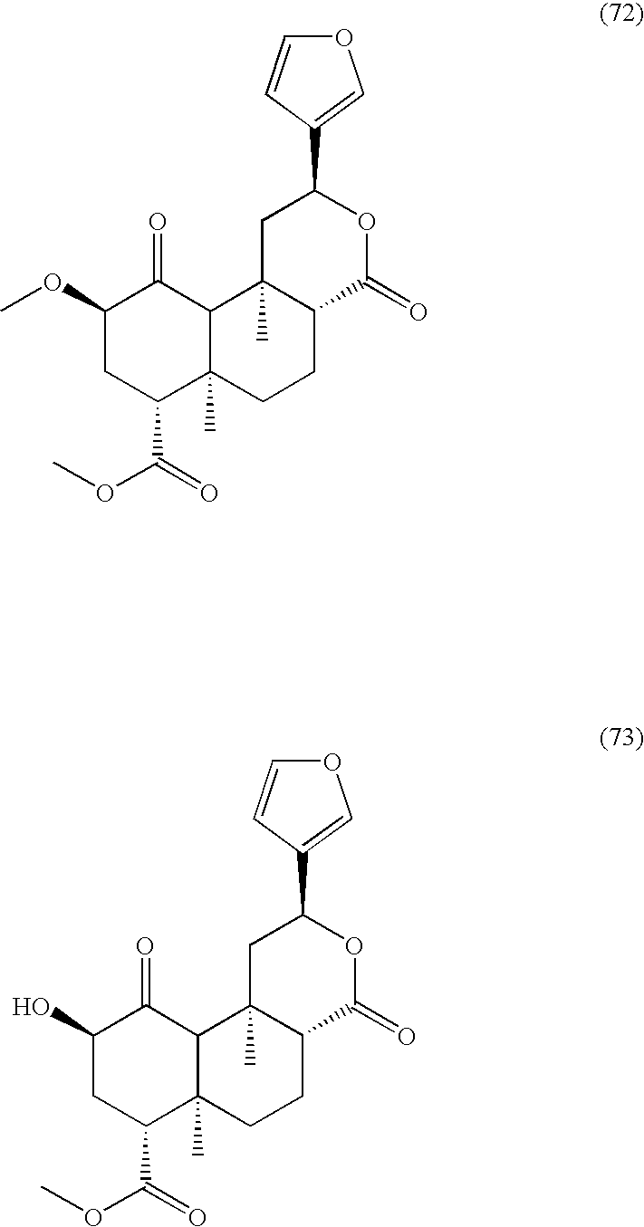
C1(OC)CC(C(=O)OC)C2(C)C(C1=O)C1(C)C(CC2)C(=O)OC(C2=COC=C2)C1.C1(O)CC(C(=O)OC)C2(C)C(C1=O)C1(C)C(CC2)C(=O)OC(C2=COC=C2)C1
